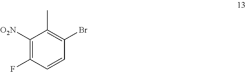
C1([O2N])=C(F)C=CC(Br)=C1C
